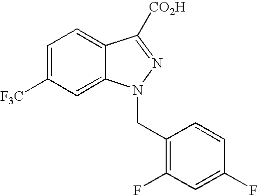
C1=C([F3C])C=C2C(=C1)C([CO2H])=NN2CC1=C(F)C=C(F)C=C1
